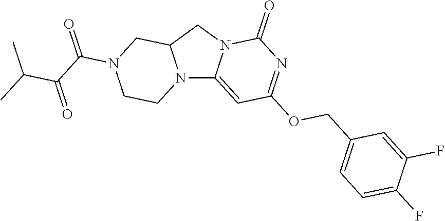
N12C3=CC(OCC4=CC=C(F)C(F)=C4)=NC(=O)N3CC1CN(C(C(=O)C(C)C)=O)CC2
